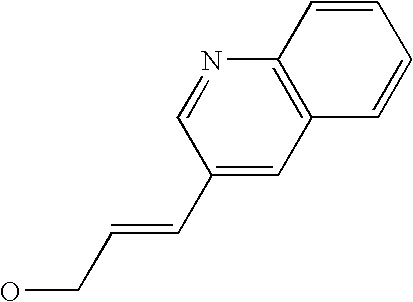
C1(C=CCO)=CC2=C(N=C1)C=CC=C2
